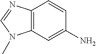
C12=C(C=C(N)C=C1)N(C)C=N2
